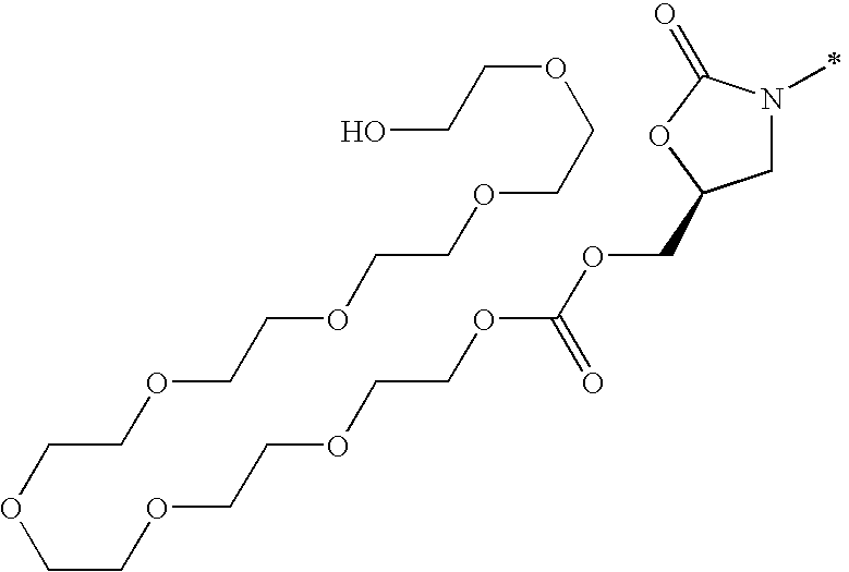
C1N(C)C(=O)OC1COC(OCCOCCOCCOCCOCCOCCOCCOCCO)=O
